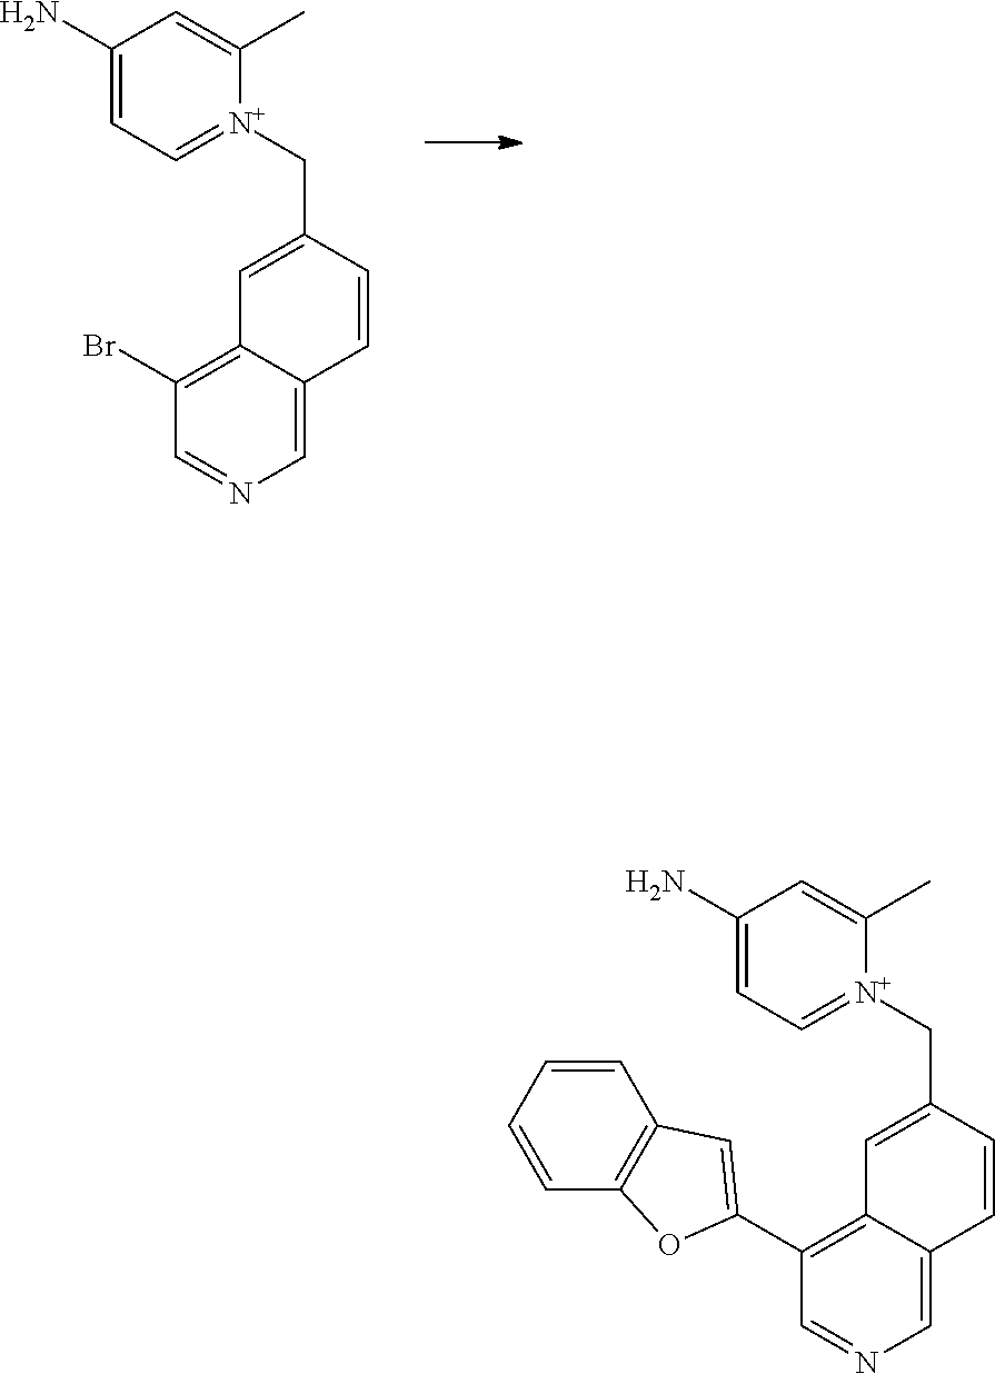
C1(Br)=C2C(=CN=C1)C=CC(C[N+]1=CC=C(N)C=C1C)=C2.C1(C2=CC3=C(O2)C=CC=C3)=C2C(=CN=C1)C=CC(C[N+]1=CC=C(N)C=C1C)=C2
